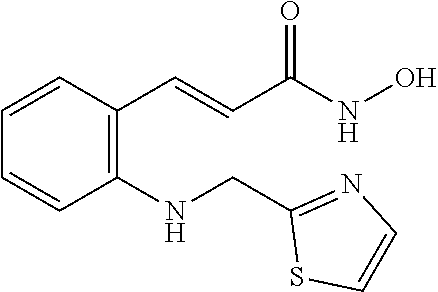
C(C(=O)NO)=CC1=C(NCC2=NC=CS2)C=CC=C1
